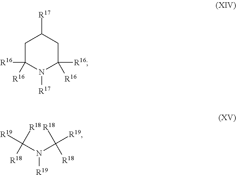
C1C([R16])([R16])N([R17])C([R16])([R16])CC1[R17].[R18]C(N(C([R18])([R19])[R18])[R19])([R19])[R18]
